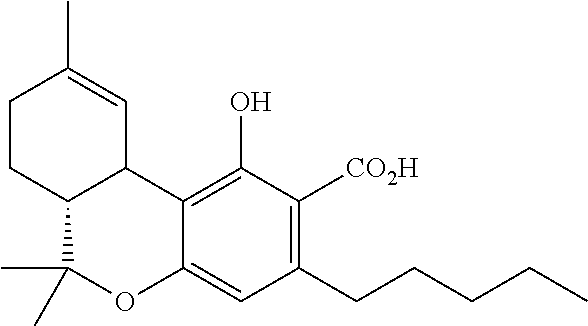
C12C(C)(C)OC3=CC(CCCCC)=C([CO2H])C(O)=C3C1C=C(C)CC2
